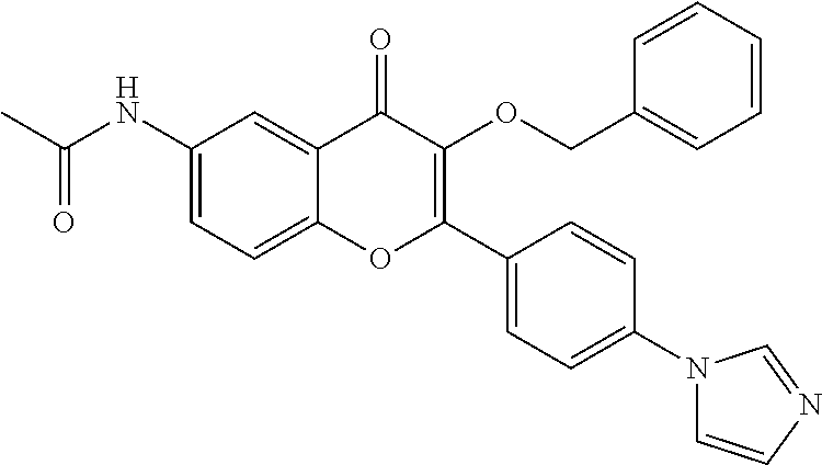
C1(NC(C)=O)=CC=C2C(=C1)C(=O)C(OCC1=CC=CC=C1)=C(C1=CC=C(N3C=CN=C3)C=C1)O2
